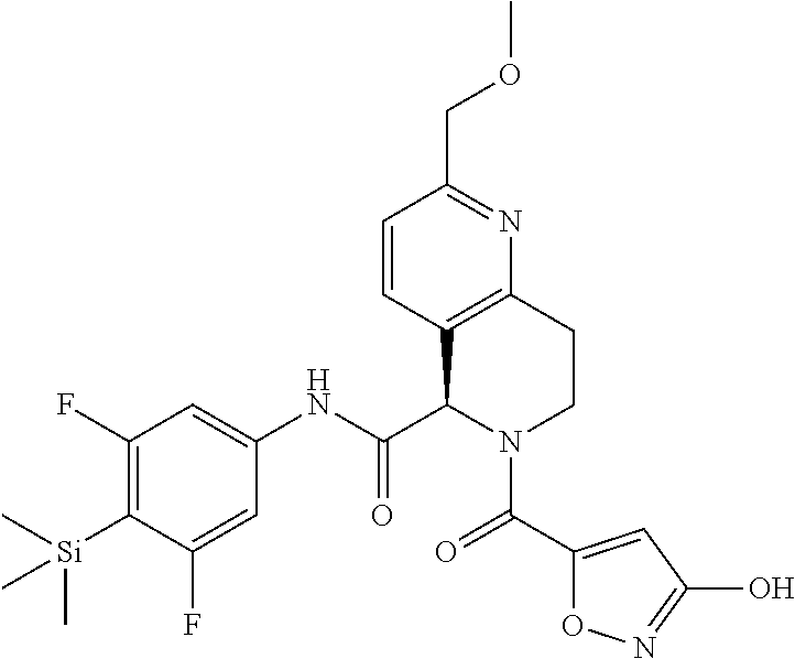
C1(F)=C([Si](C)(C)C)C(F)=CC(NC(C2C3=C(CCN2C(=O)C2=CC(O)=NO2)N=C(COC)C=C3)=O)=C1
